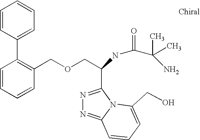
C1=CC=CC(COCC(C2=NN=C3N2C(CO)=CC=C3)NC(C(N)(C)C)=O)=C1C1=CC=CC=C1
